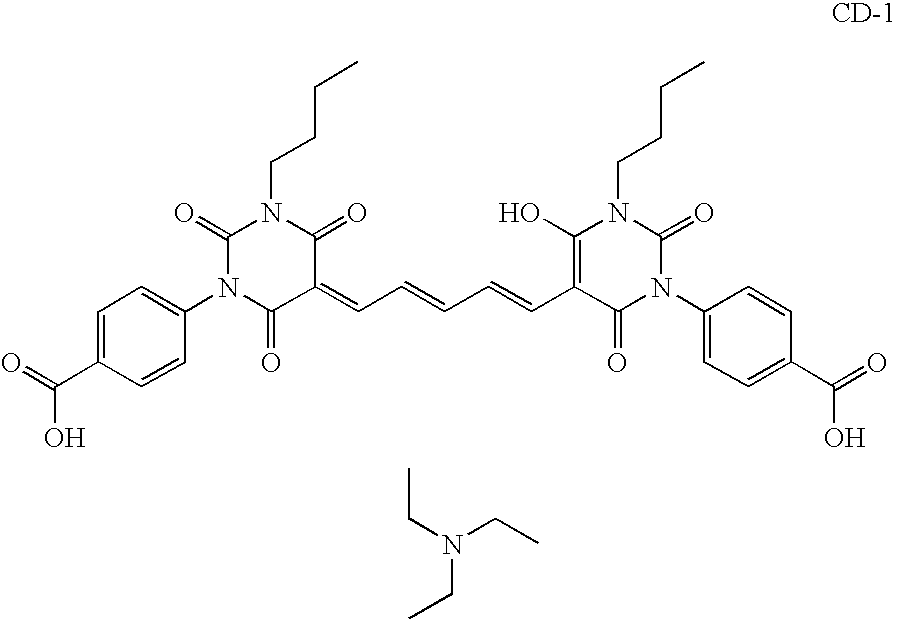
O=C(C1=CC=C(N2C(=O)C(=CC=CC=CC3=C(O)N(CCCC)C(=O)N(C4=CC=C(C(=O)O)C=C4)C3=O)C(=O)N(CCCC)C2=O)C=C1)O.CCN(CC)CC
